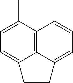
C12=C3C(C)=CC=C1CCC2=CC=C3
